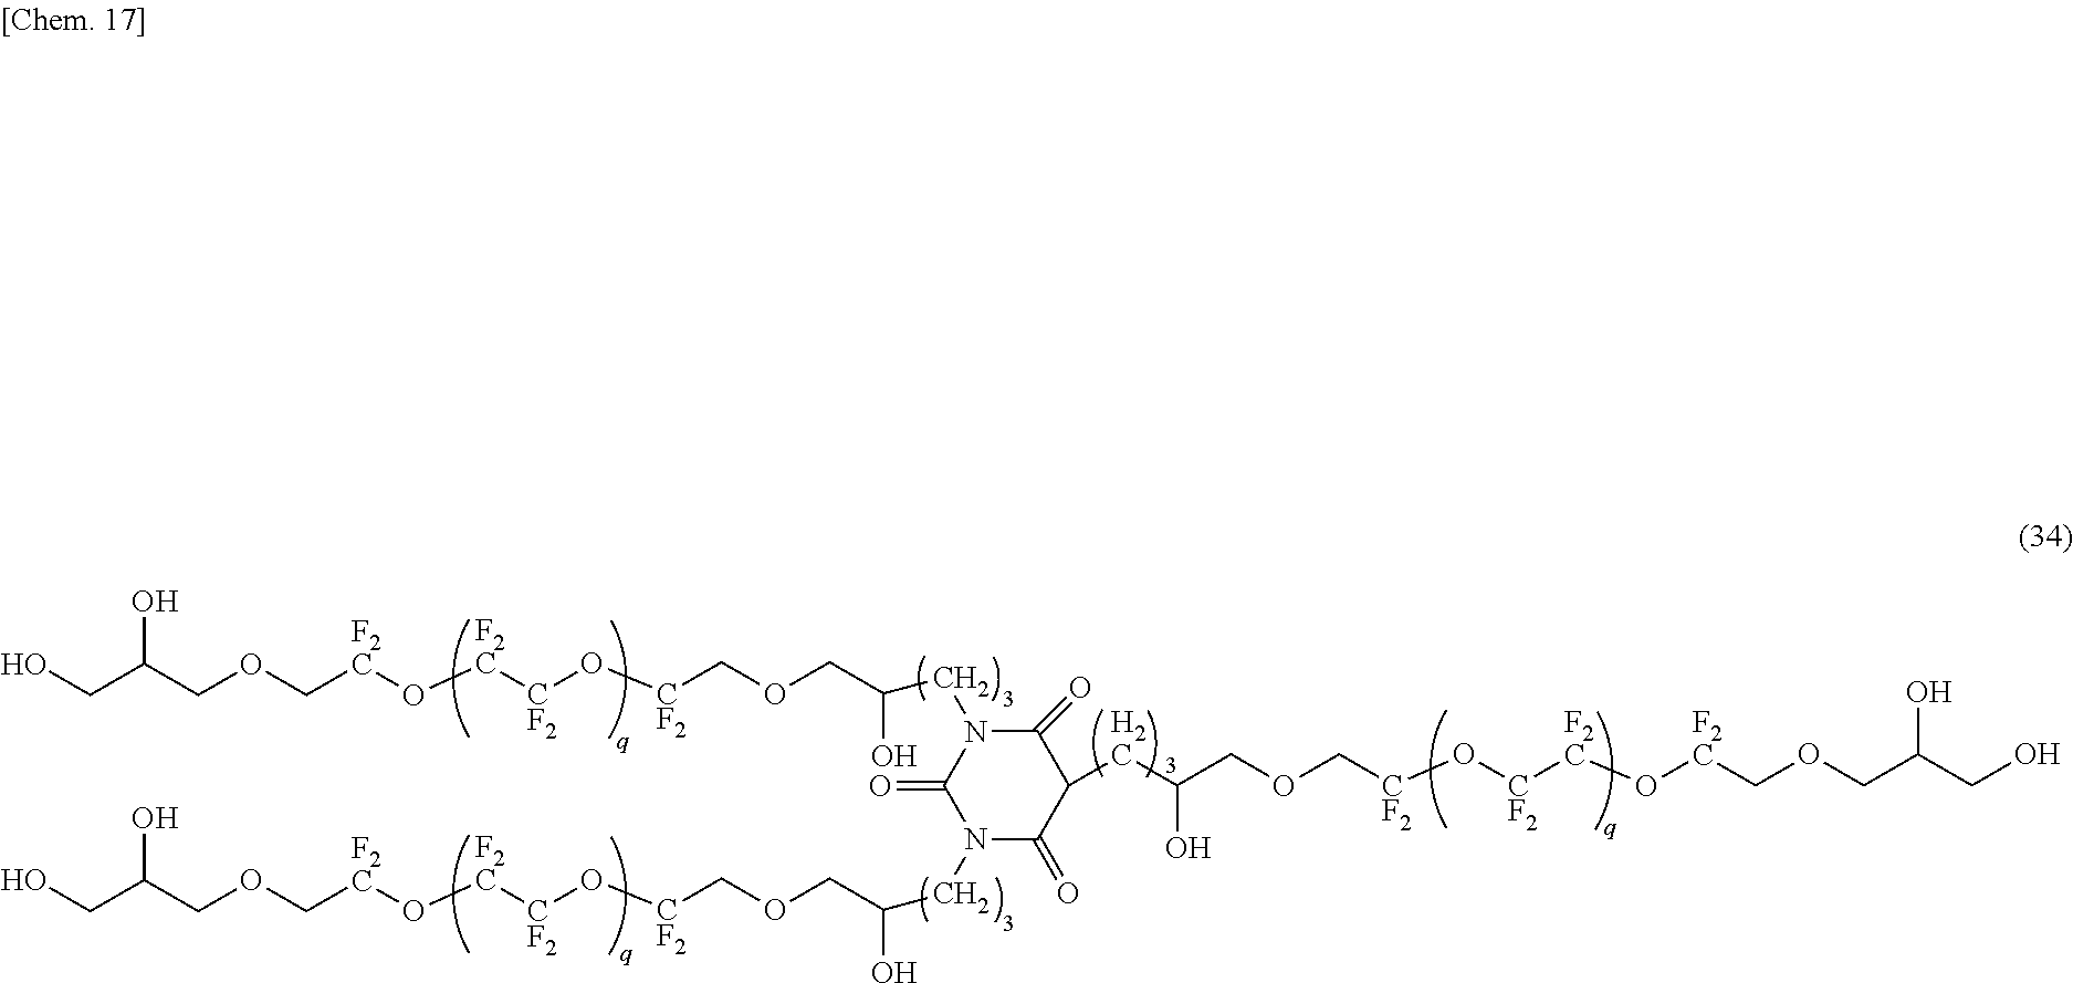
C(C(COC[F2C]O[F2C][CF2]O[CF2]COCC(O)CN1C(=O)N(CC(COC[CF2]O[CF2][F2C]O[F2C]COCC(CO)O)O)C(=O)C(CC(COC[CF2]O[CF2][F2C]O[F2C]COCC(CO)O)O)C1=O)O)O
